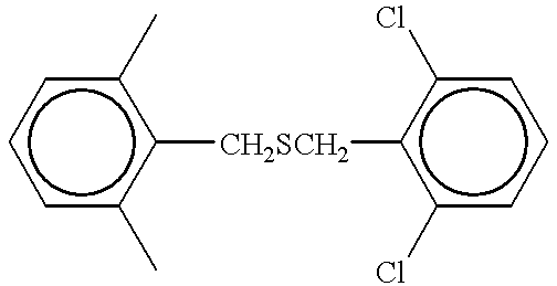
c1cc(C)c([CH2SCH2]c2c(Cl)cccc2Cl)c(C)c1
